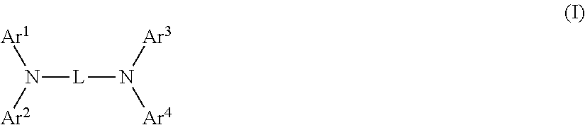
[L](N([Ar2])[Ar1])N([Ar4])[Ar3]
